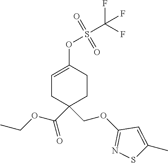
C1(OS(C(F)(F)F)(=O)=O)=CCC(COC2=NSC(C)=C2)(C(OCC)=O)CC1
